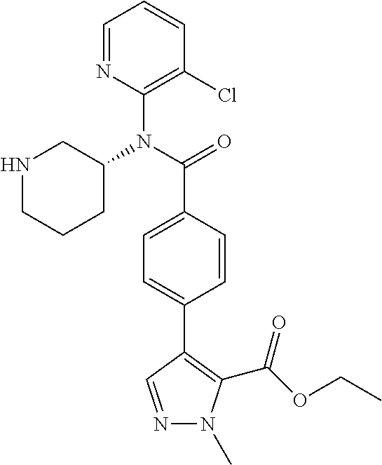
C1=NC(N(C(=O)C2=CC=C(C3=C(C(OCC)=O)N(C)N=C3)C=C2)C2CNCCC2)=C(Cl)C=C1
